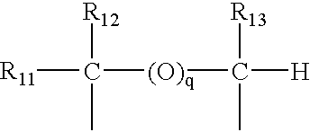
[R11]C([R12])(C)[(O)q]C([R13])(C)[H]
